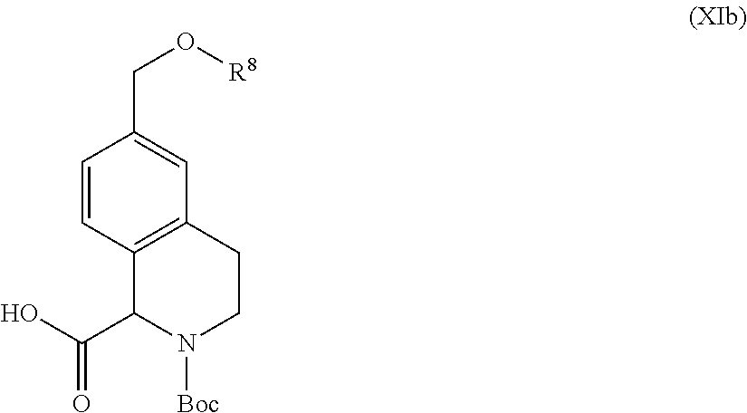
C12=C(CCN([Boc])C1C(O)=O)C=C(CO[R8])C=C2
